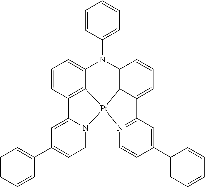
C12=N([Pt]34C5=C(C=CC=C15)N(C1=CC=CC=C1)C1=CC=CC(=C31)C1=CC(C3=CC=CC=C3)=CC=N14)C=CC(C1=CC=CC=C1)=C2
